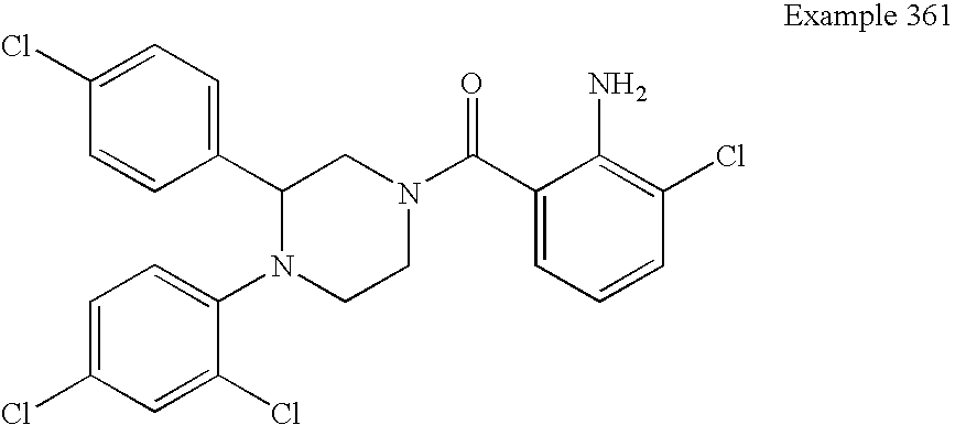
C1=CC(C2N(C3=CC=C(Cl)C=C3Cl)CCN(C(C3=CC=CC(Cl)=C3N)=O)C2)=CC=C1Cl
